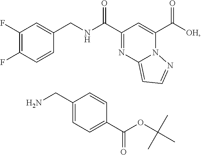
N(C(C1=NC2=CC=NN2C(C([OH])=O)=C1)=O)CC1=CC(F)=C(F)C=C1.C(N)C1=CC=C(C(OC(C)(C)C)=O)C=C1
